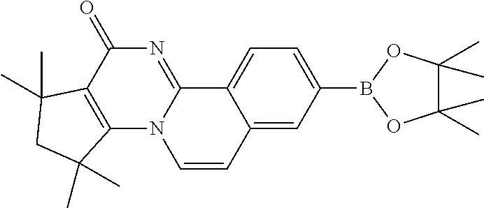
N1=C2N(C3=C(C1=O)C(C)(C)CC3(C)C)C=CC1=CC(B3OC(C)(C)C(C)(C)O3)=CC=C21
